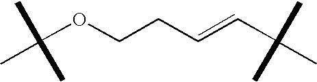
C(OCCC=CC(C)(C)C)(C)(C)C
